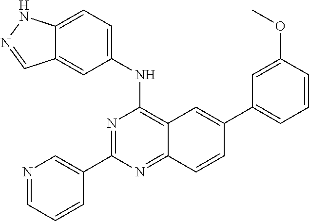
N1=CC=CC(C2=NC(NC3=CC=C4C(=C3)C=NN4)=C3C(=N2)C=CC(C2=CC=CC(OC)=C2)=C3)=C1
